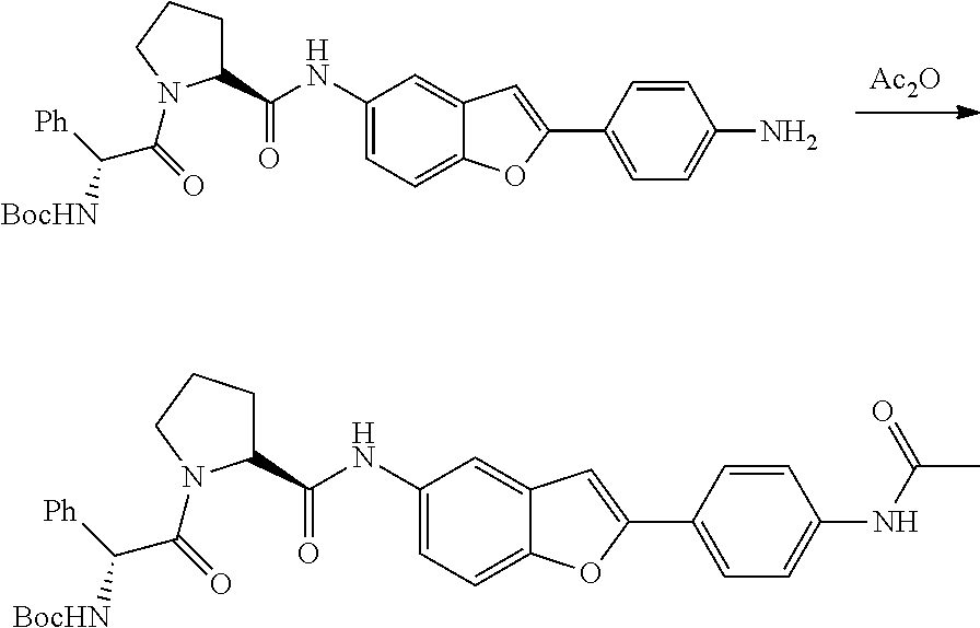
[Ac2O].C1(NC(C2CCCN2C(=O)C([Ph])[BocHN])=O)=CC=C2C(=C1)C=C(C1=CC=C(N)C=C1)O2.C1(NC(C2CCCN2C(=O)C([Ph])[BocHN])=O)=CC=C2C(=C1)C=C(C1=CC=C(NC(C)=O)C=C1)O2
